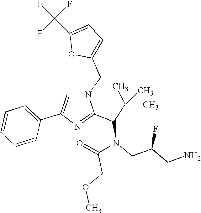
C1(CN2C=C(C3=CC=CC=C3)N=C2C(N(C(=O)COC)CC(CN)F)C(C)(C)C)=CC=C(C(F)(F)F)O1
